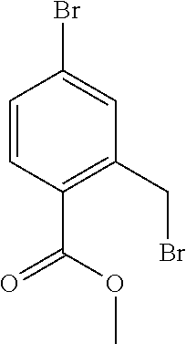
C1=CC(C(OC)=O)=C(CBr)C=C1Br
